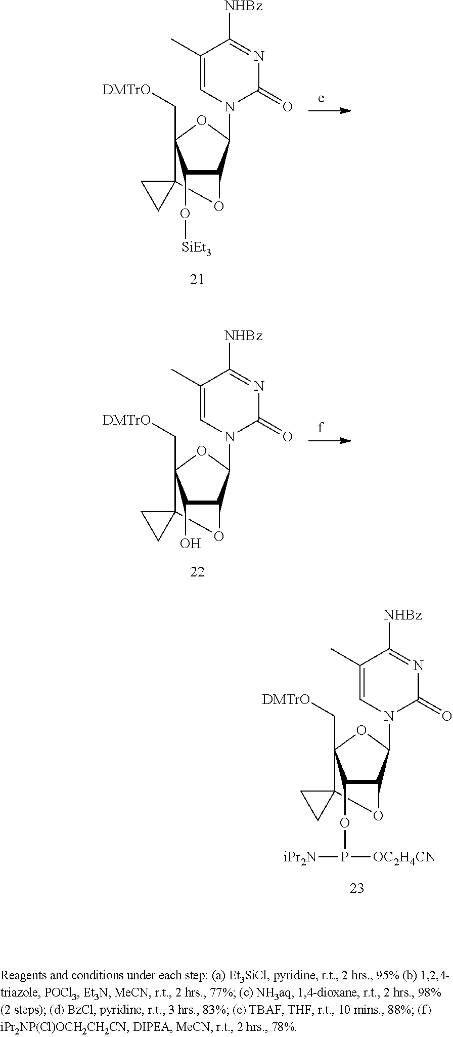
C12(C3(C[DMTrO])C(OP([iPr2N])[OC2H4CN])C(C(N4C(=O)N=C([NHBz])C(C)=C4)O3)O1)CC2.C12(C3(C[DMTrO])C(O[SiEt3])C(C(N4C(=O)N=C([NHBz])C(C)=C4)O3)O1)CC2.C12(C3(C[DMTrO])C(O)C(C(N4C(=O)N=C([NHBz])C(C)=C4)O3)O1)CC2
